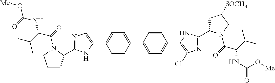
C1(C2=CC=C(C3=C(Cl)N=C(C4CC([SOCH3])CN4C(C(C(C)C)NC(=O)O[Me])=O)N3)C=C2)=CC=C(C2=CN=C(C3CCCN3C(C(NC(=O)O[Me])C(C)C)=O)N2)C=C1
